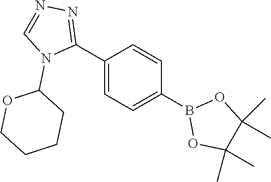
C1=CC(B2OC(C)(C)C(C)(C)O2)=CC=C1C1=NN=CN1C1OCCCC1
